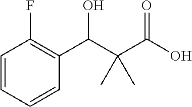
C1=CC=CC(C(C(C(O)=O)(C)C)O)=C1F
